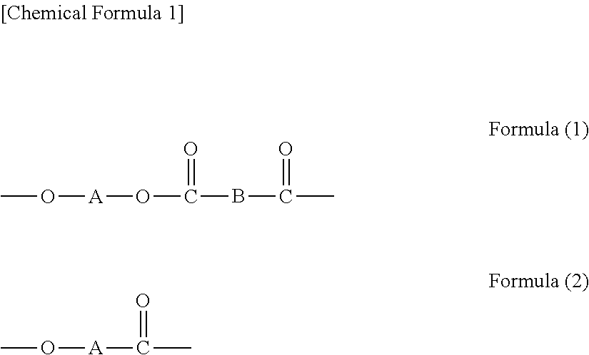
CO[A]OC(BC(C)=O)=O.CO[A]C(C)=O
